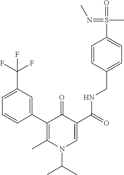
C1(C2=CC(C(F)(F)F)=CC=C2)=C(C)N(C(C)C)C=C(C(=O)NCC2=CC=C(S(=O)(C)=NC)C=C2)C1=O
